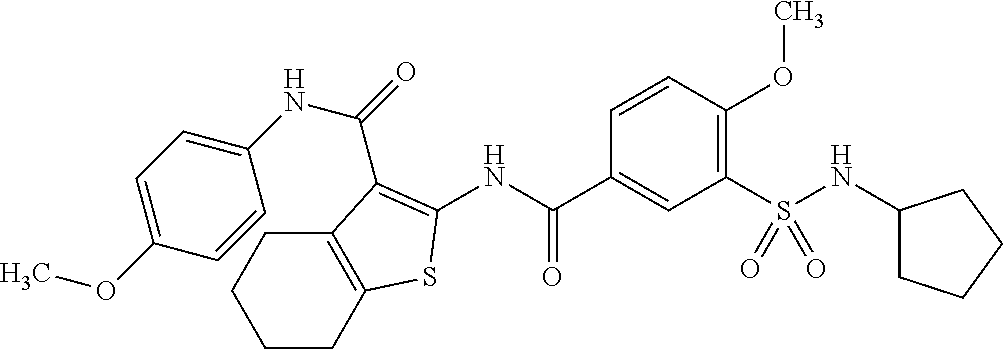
N(S(C1=C(OC)C=CC(C(NC2=C(C(=O)NC3=CC=C(OC)C=C3)C3=C(CCCC3)S2)=O)=C1)(=O)=O)C1CCCC1
